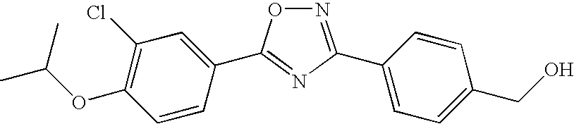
C1(C2=NOC(C3=CC(Cl)=C(OC(C)C)C=C3)=N2)=CC=C(CO)C=C1
